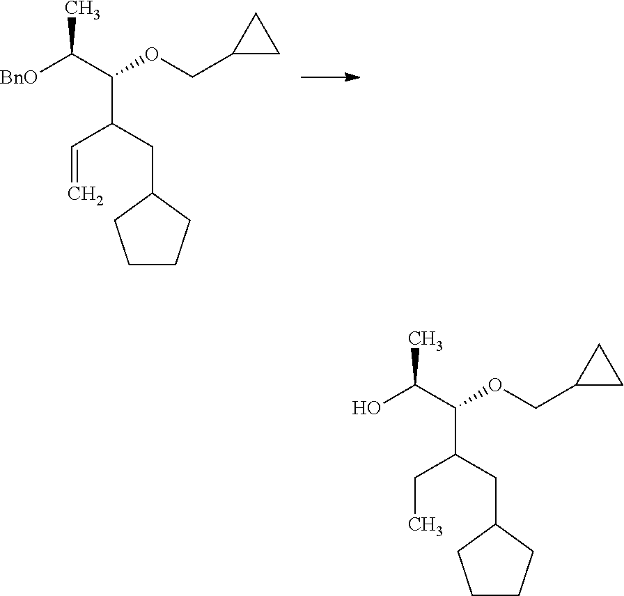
[BnO]C(C(OCC1CC1)C(CC1CCCC1)C=C)C.OC(C(OCC1CC1)C(CC1CCCC1)CC)C
